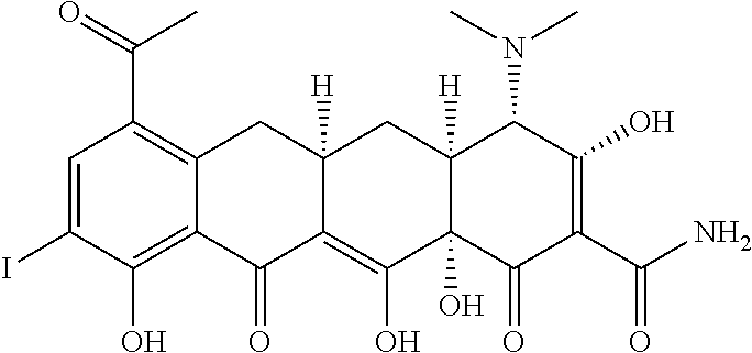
C(C1=C2C(=C(O)C(I)=C1)C(=O)C1=C(O)C3(O)C([H])(CC1([H])C2)C(N(C)C)C(O)=C(C(N)=O)C3=O)(=O)C
